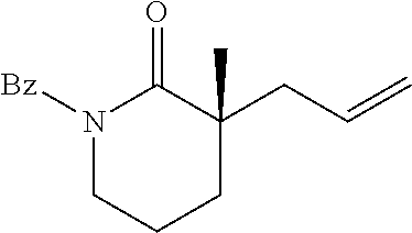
N1([Bz])CCCC(C)(CC=C)C1=O
